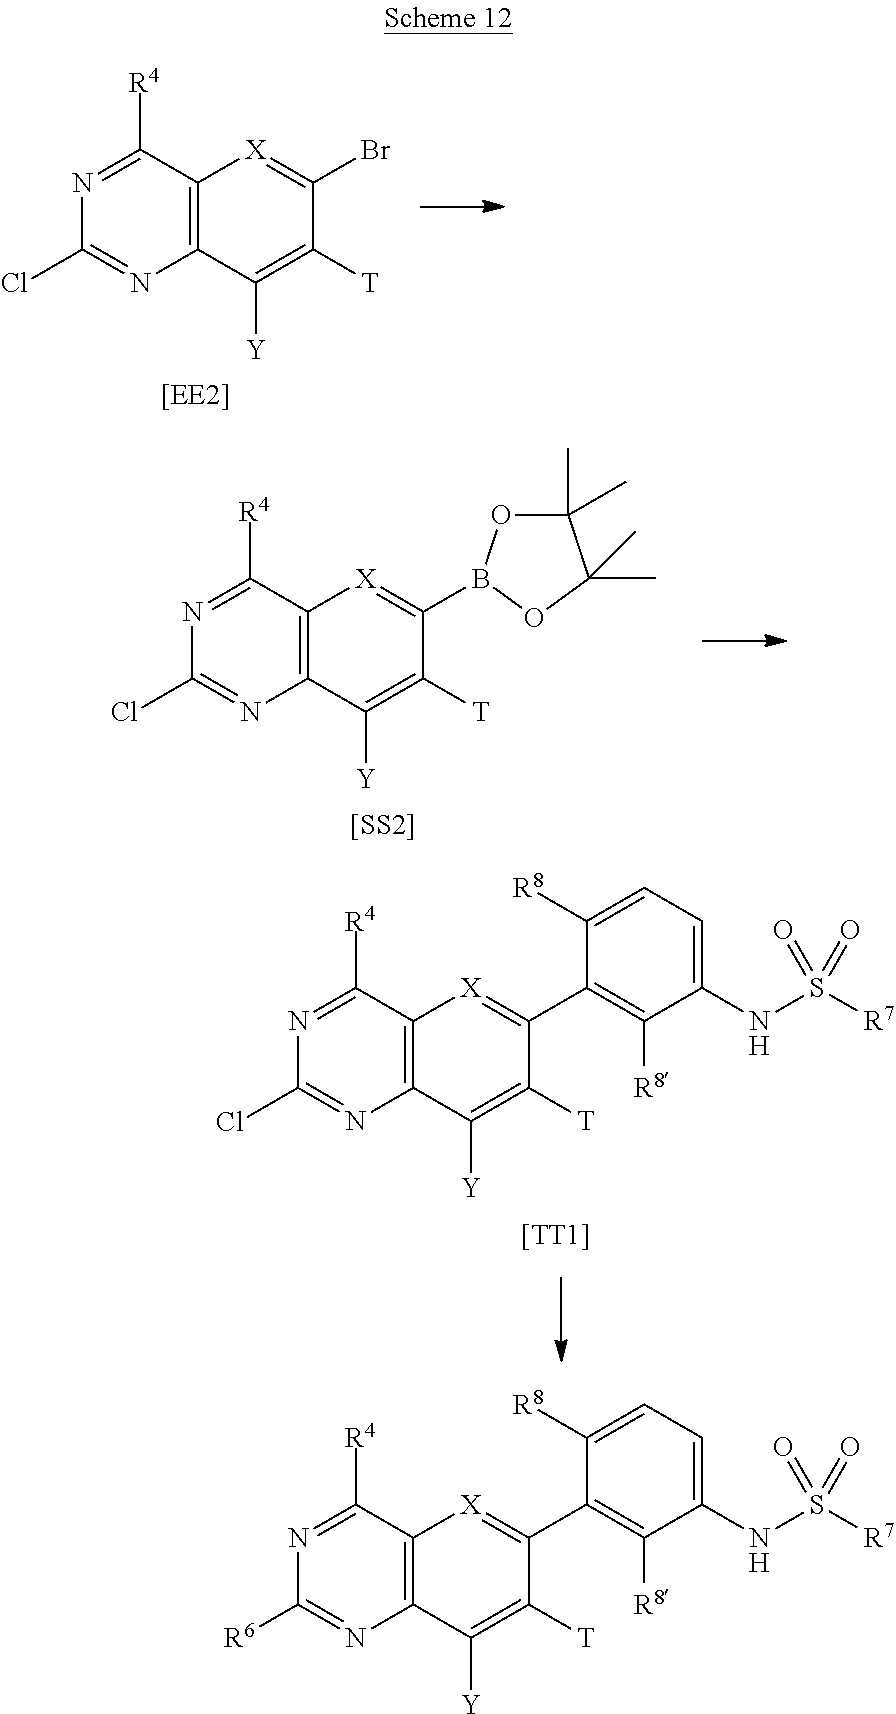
C12=C(C([R4])=NC([R6])=N1)[X]=C(C1=C([R8])C(NS([R7])(=O)=O)=CC=C1[R8])C([T])=C2[Y].C12=C(C([R4])=NC(Cl)=N1)[X]=C(Br)C([T])=C2[Y].C12=C(C([R4])=NC(Cl)=N1)[X]=C(B1OC(C)(C)C(C)(C)O1)C([T])=C2[Y].[[SS2]].C12=C(C([R4])=NC(Cl)=N1)[X]=C(C1=C([R8])C(NS([R7])(=O)=O)=CC=C1[R8])C([T])=C2[Y].[[TT1]]
